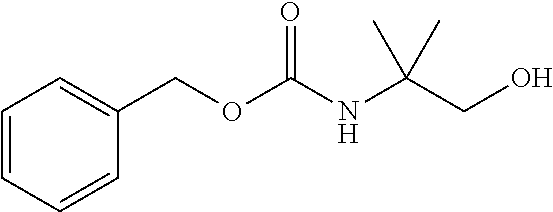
C1=CC=CC(COC(NC(CO)(C)C)=O)=C1
